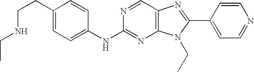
C1(CCNCC)=CC=C(NC2=NC3=C(C=N2)N=C(C2=CC=NC=C2)N3CC)C=C1
